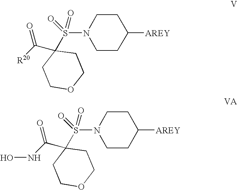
[R20]C(C1(S(N2CCC([AREY])CC2)(=O)=O)CCOCC1)=O.N(C(C1(S(=O)(=O)N2CCC([AREY])CC2)CCOCC1)=O)O
